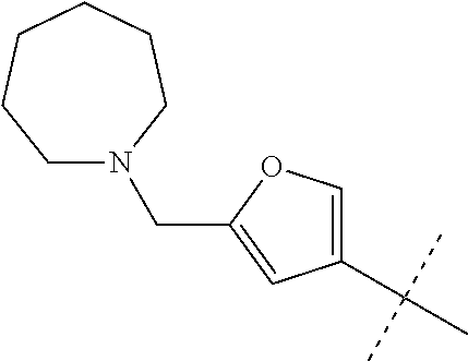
C1(C(C)(C)C)=COC(CN2CCCCCC2)=C1
